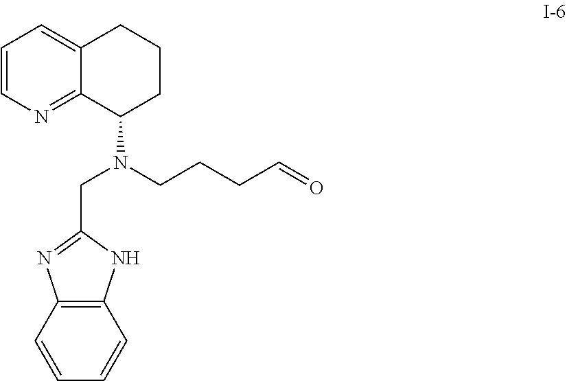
C1=CN=C2C(=C1)CCCC2N(CCCC=O)CC1=NC2=C(N1)C=CC=C2
